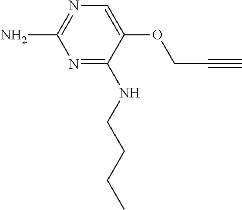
C1=C(OCC#C)C(NCCCC)=NC(N)=N1
